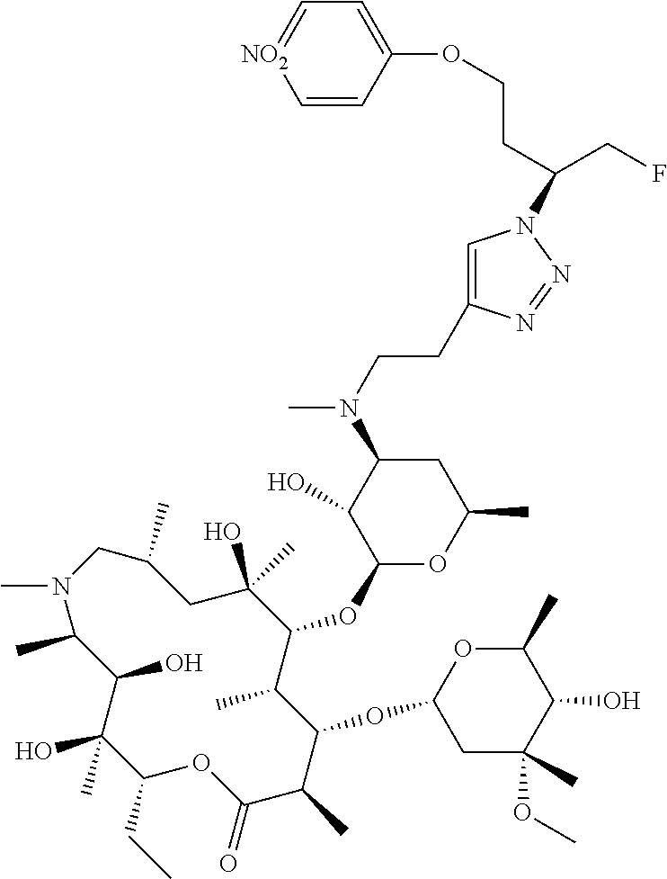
C1(O)(C)C(CC)OC(=O)C(C)C(OC2CC(OC)(C)C(O)C(C)O2)C(C)C(OC2OC(C)CC(N(C)CCC3=CN(C(CF)CCOC4=CC=[NO2]C=C4)N=N3)C2O)C(O)(C)CC(C)CN(C)C(C)C1O
